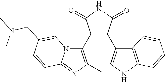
C1(C2=C(C)N=C3N2C=C(CN(C)C)C=C3)=C(C2=CNC3=C2C=CC=C3)C(=O)NC1=O
